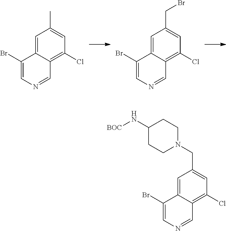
C1=C2C(=C(Cl)C=C1CBr)C=NC=C2Br.C1=C2C(=C(Cl)C=C1C)C=NC=C2Br.C1=C2C(=C(Cl)C=C1CN1CCC(N[BOC])CC1)C=NC=C2Br
